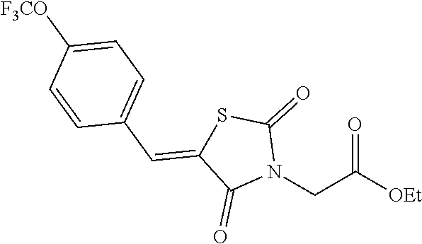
[OEt]C(CN1C(=O)SC(=CC2=CC=C([F3CO])C=C2)C1=O)=O
